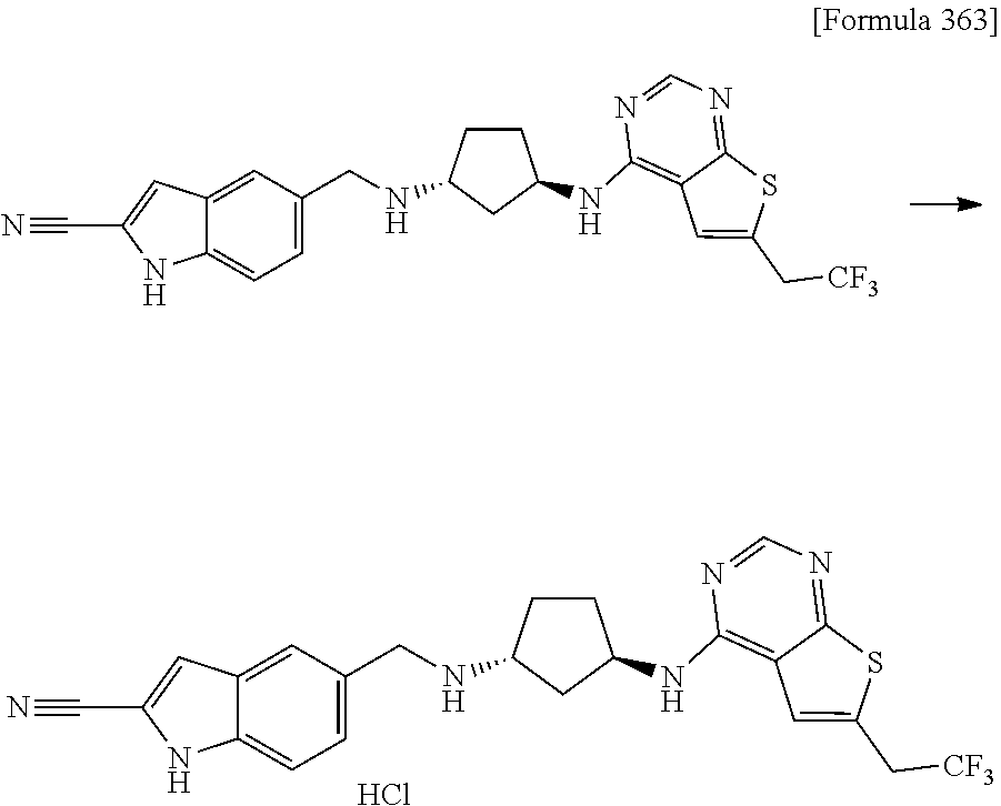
C12=CC(CNC3CCC(NC4=C5C(=NC=N4)SC(C[CF3])=C5)C3)=CC=C1NC(C#N)=C2.C12=CC(CNC3CCC(NC4=C5C(=NC=N4)SC(C[CF3])=C5)C3)=CC=C1NC(C#N)=C2.Cl
